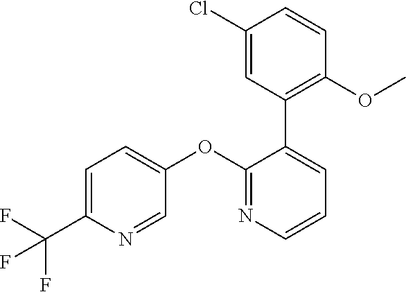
C1=C(C(F)(F)F)N=CC(OC2=NC=CC=C2C2=C(OC)C=CC(Cl)=C2)=C1
